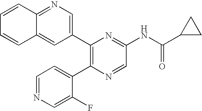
C1(C2=C(C3=CC=NC=C3F)N=CC(NC(C3CC3)=O)=N2)=CN=C2C(=C1)C=CC=C2
